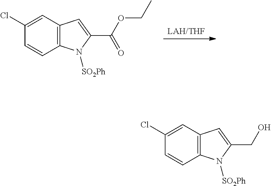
[LAH/THF].C1=CC2=C(C=C1Cl)C=C(C(OCC)=O)N2[SO2Ph].C1=CC2=C(C=C1Cl)C=C(CO)N2[SO2Ph]
